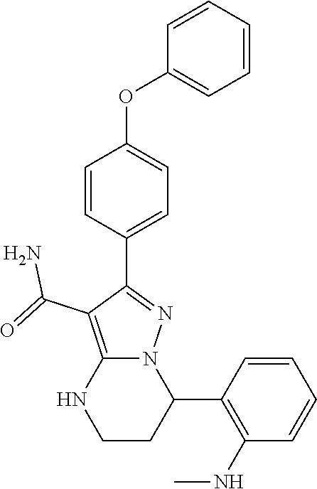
C1=CC=CC=C1OC1=CC=C(C2=NN3C(=C2C(=O)N)NCCC3C2=C(NC)C=CC=C2)C=C1
